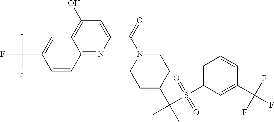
N1(C(C2=CC(O)=C3C(=N2)C=CC(C(F)(F)F)=C3)=O)CCC(C(C)(S(C2=CC=CC(C(F)(F)F)=C2)(=O)=O)C)CC1
